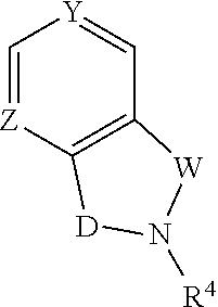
C1=[Z]C2=C(C=[Y]1)[W]N([R4])[D]2
